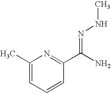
C1(C)=CC=CC(C(N)=NNC)=N1
